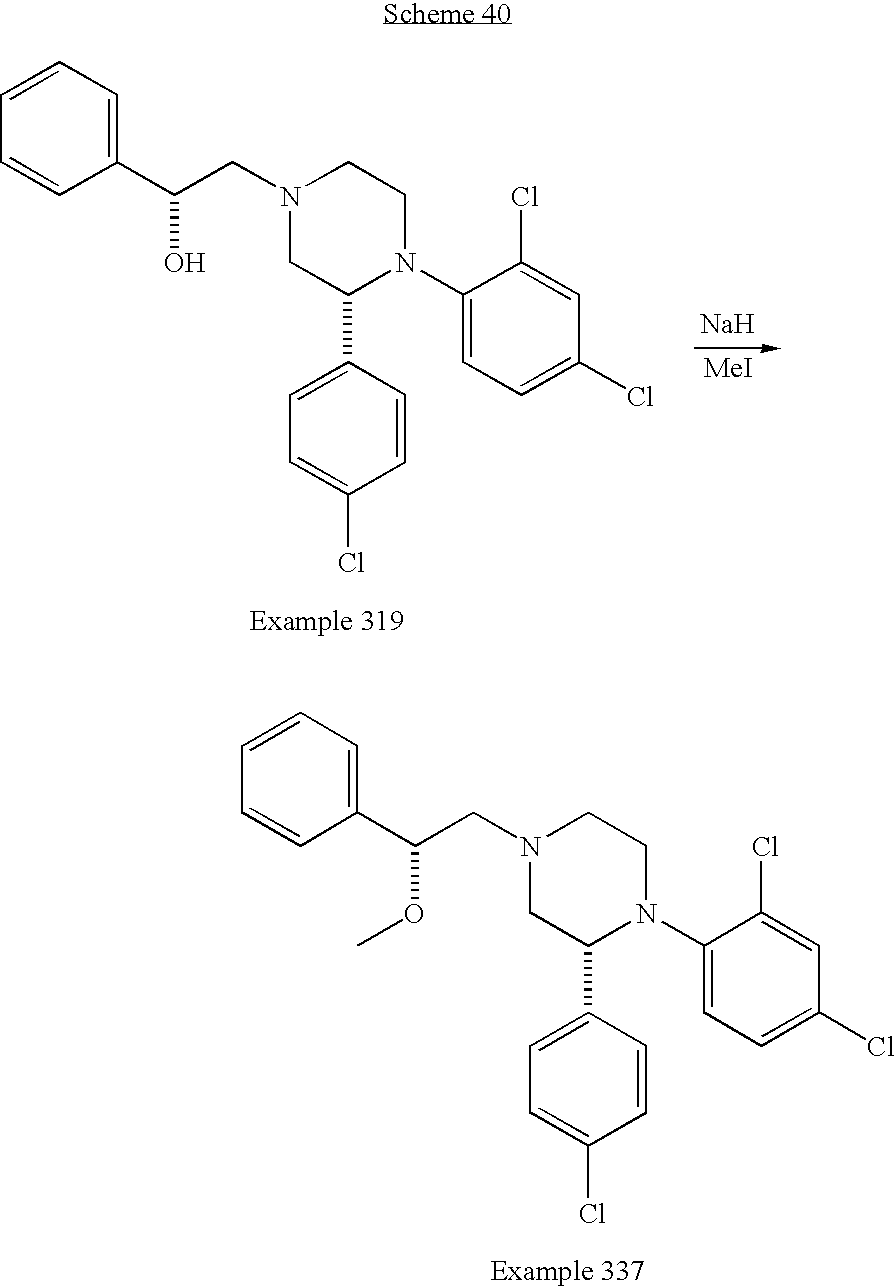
C1=C(C(CN2CC(C3=CC=C(Cl)C=C3)N(C3=CC=C(Cl)C=C3Cl)CC2)OC)C=CC=C1.C1=C(C(CN2CC(C3=CC=C(Cl)C=C3)N(C3=CC=C(Cl)C=C3Cl)CC2)O)C=CC=C1.[Na].[MeI]
